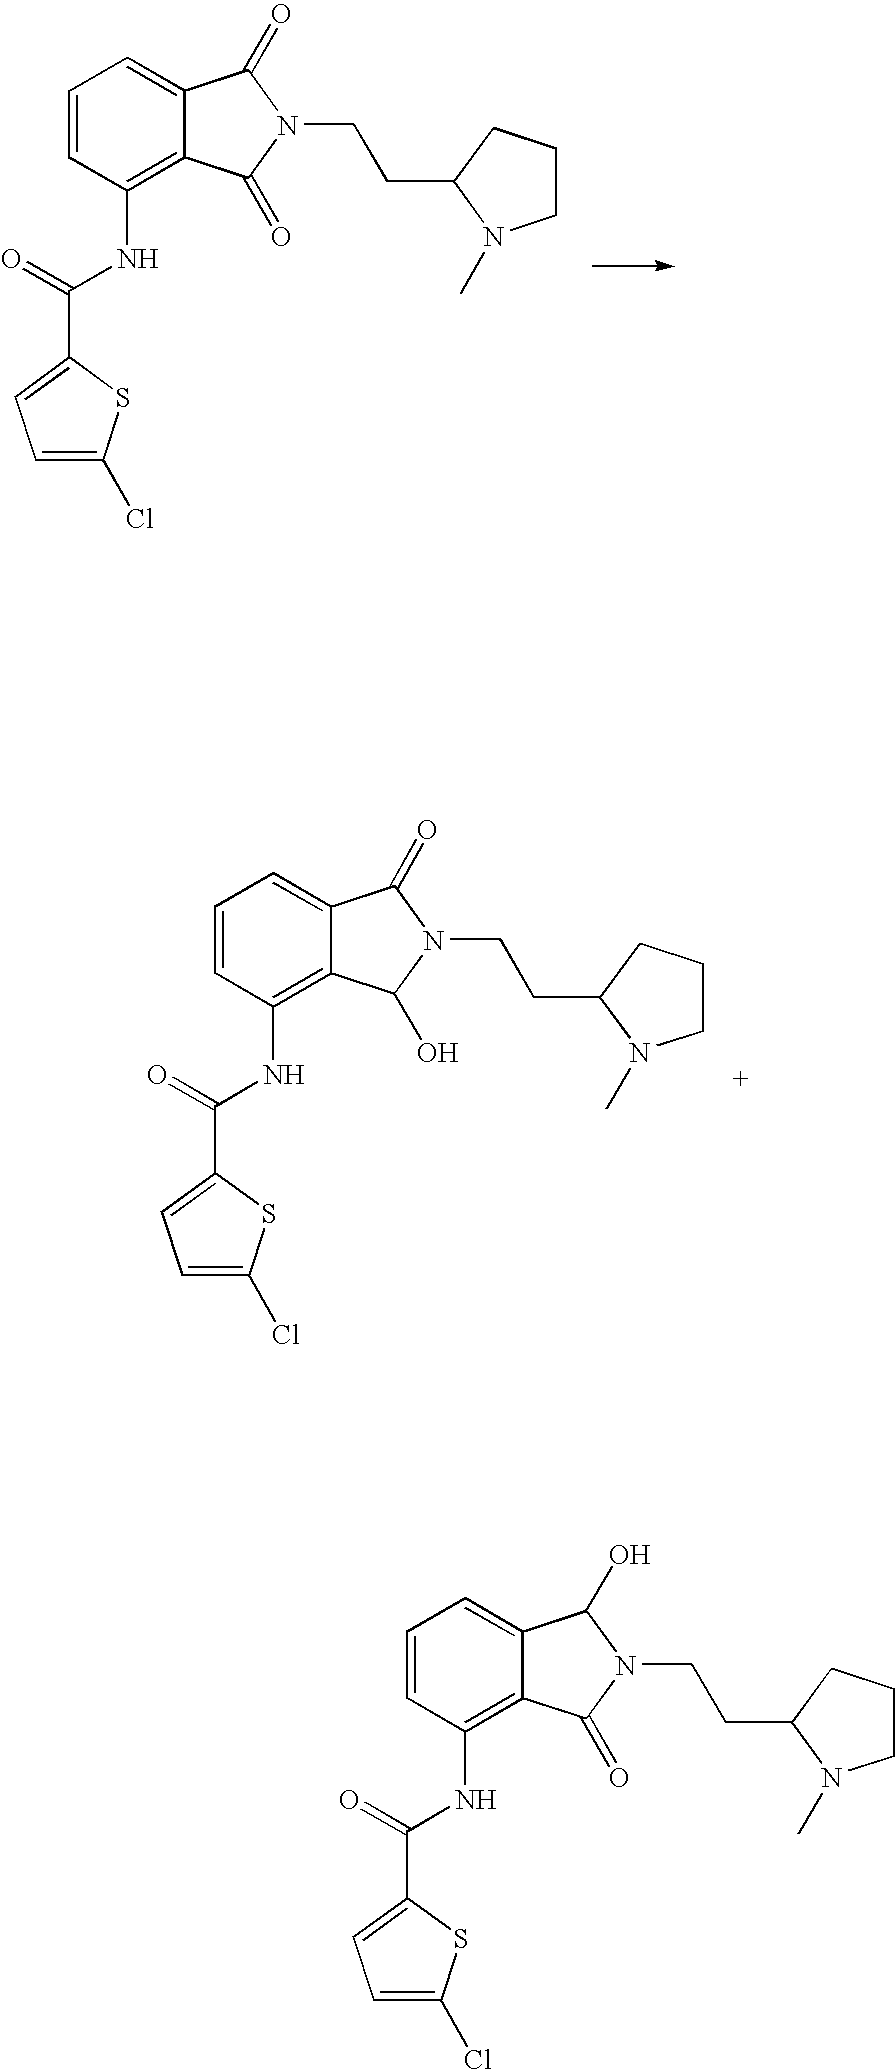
C1=CC(NC(C2=CC=C(Cl)S2)=O)=C2C(=C1)C(=O)N(CCC1N(C)CCC1)C2=O.C1=CC(NC(C2=CC=C(Cl)S2)=O)=C2C(=C1)C(=O)N(CCC1N(C)CCC1)C2O.C1=CC(NC(C2=CC=C(Cl)S2)=O)=C2C(=C1)C(O)N(CCC1N(C)CCC1)C2=O
